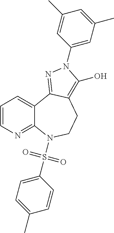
C1=CN=C2C(=C1)C1=NN(C3=CC(C)=CC(C)=C3)C(O)=C1CCN2S(C1=CC=C(C)C=C1)(=O)=O
